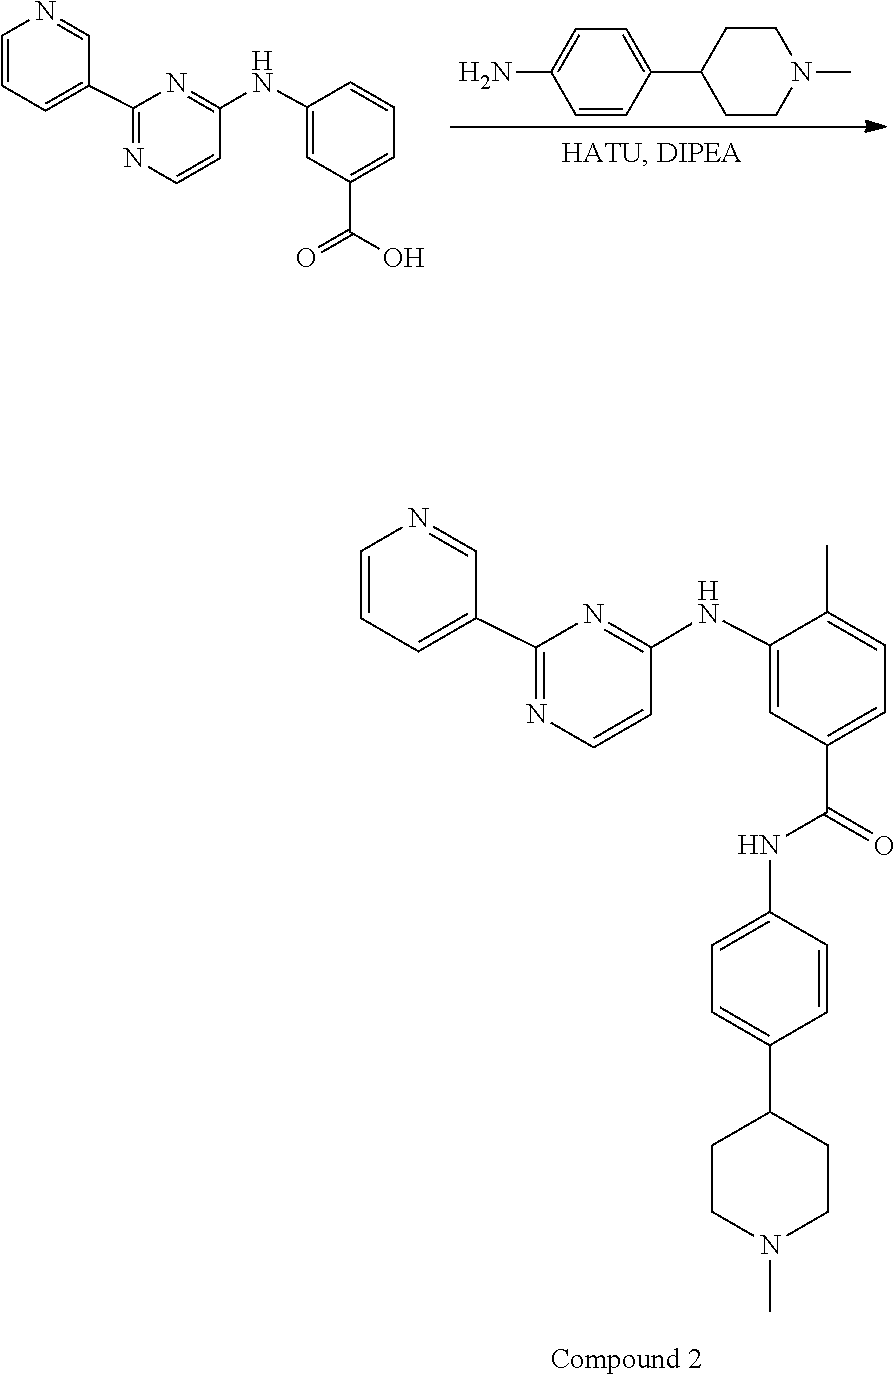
C1=CC=C(C(=O)O)C=C1NC1=NC(C2=CC=CN=C2)=NC=C1.C1(N)=CC=C(C2CCN(C)CC2)C=C1.N1(C)CCC(C2=CC=C(NC(C3=CC=C(C)C(NC4=NC(C5=CC=CN=C5)=NC=C4)=C3)=O)C=C2)CC1
